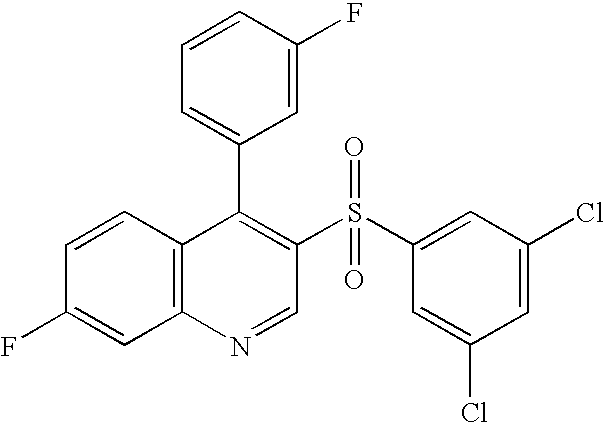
C12=C(C=CC(F)=C1)C(C1=CC=CC(F)=C1)=C(S(C1=CC(Cl)=CC(Cl)=C1)(=O)=O)C=N2
